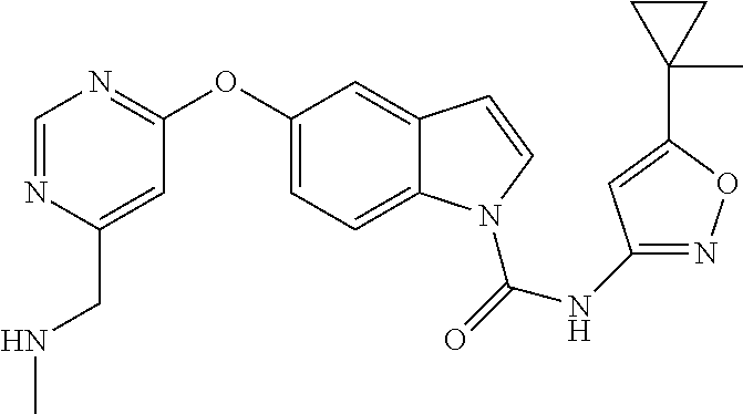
C1(OC2=NC=NC(CNC)=C2)=CC=C2C(=C1)C=CN2C(=O)NC1=NOC(C2(C)CC2)=C1
